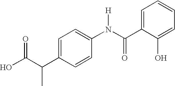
C1=C(C(N(C2=CC=C(C(C(O)=O)C)C=C2)[H])=O)C(O)=CC=C1
